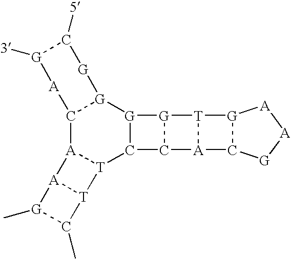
C12[A]3[T](C4[G]([G]1[G]C([5])[G]([3])[A]2)[G]1C4[A]2[T]1[G]1C2[G][A][A]1)[T]1[A]3[G](C)C1C
